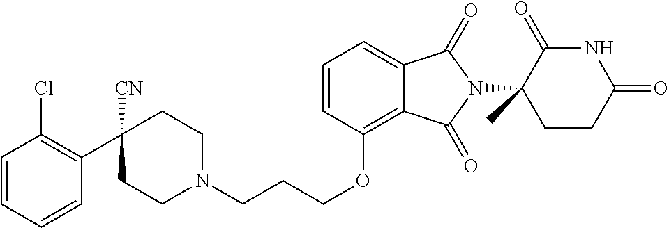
N1(CCCOC2=C3C(=CC=C2)C(=O)N(C2(C)C(=O)NC(=O)CC2)C3=O)CCC([CN])(C2=C(Cl)C=CC=C2)CC1
